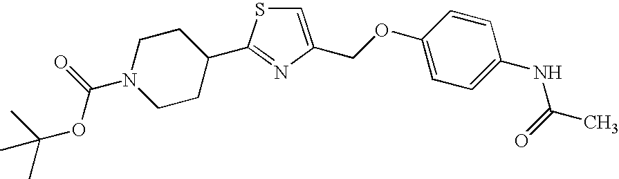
C1=C(COC2=CC=C(NC(C)=O)C=C2)N=C(C2CCN(C(=O)OC(C)(C)C)CC2)S1
